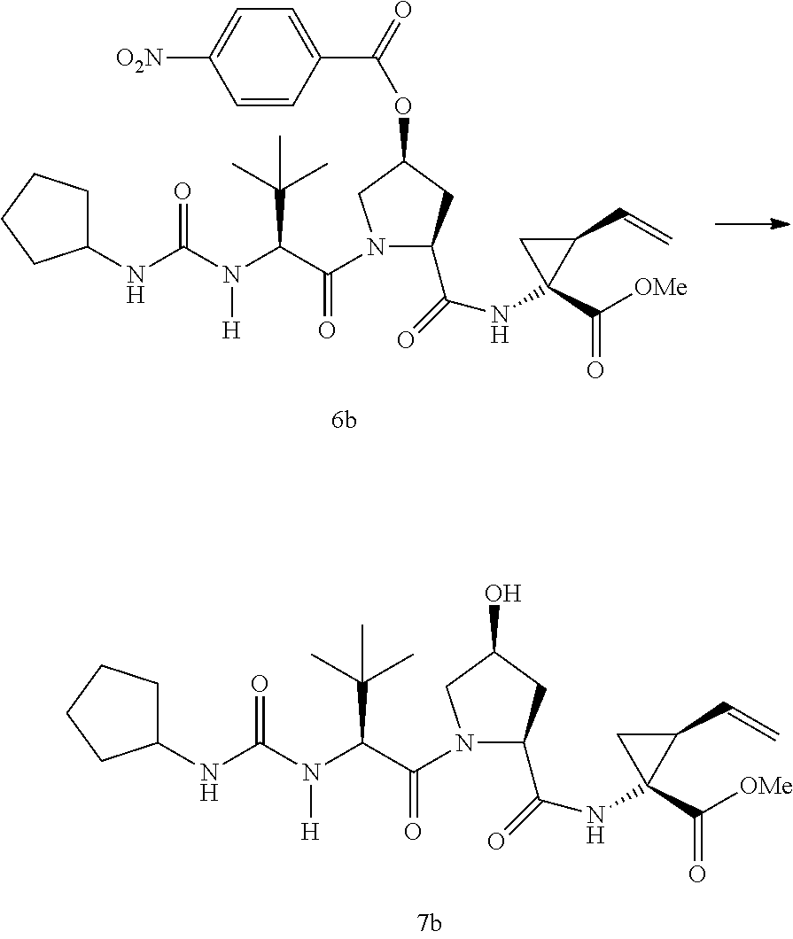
C1(C(NC2(C([OMe])=O)C(C=C)C2)=O)CC(O)CN1C(C(N(C(NC1CCCC1)=O)[H])C(C)(C)C)=O.C1(C(NC2(C([OMe])=O)C(C=C)C2)=O)CC(OC(C2=CC=C([O2N])C=C2)=O)CN1C(C(N(C(NC1CCCC1)=O)[H])C(C)(C)C)=O
